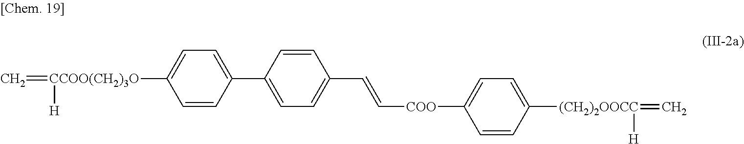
C=[CCOO(CH2)3O]([H])C1=CC=C(C2=CC=C(C=C[COO]C3=CC=C([(CH2)2OOCC]([H])=C)C=C3)C=C2)C=C1
